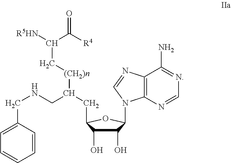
C1(O)C(O)C(CC(CNCC2=CC=CC=C2)[(CH2)n]CC([R5HN])C([R4])=O)OC1N1C2=C(C(N)=NC=N2)N=C1
